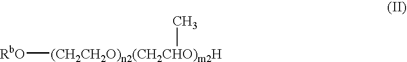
[RbO][(CH2CH2O)n2(CH2CHO)m2H]C
